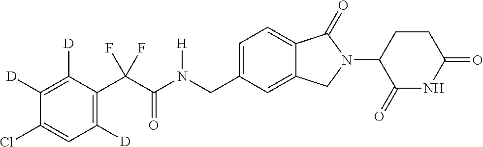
C1([D])=C([D])C(C(C(N(CC2=CC=C3C(=C2)CN(C2C(=O)NC(=O)CC2)C3=O)[H])=O)(F)F)=C([D])C=C1Cl
